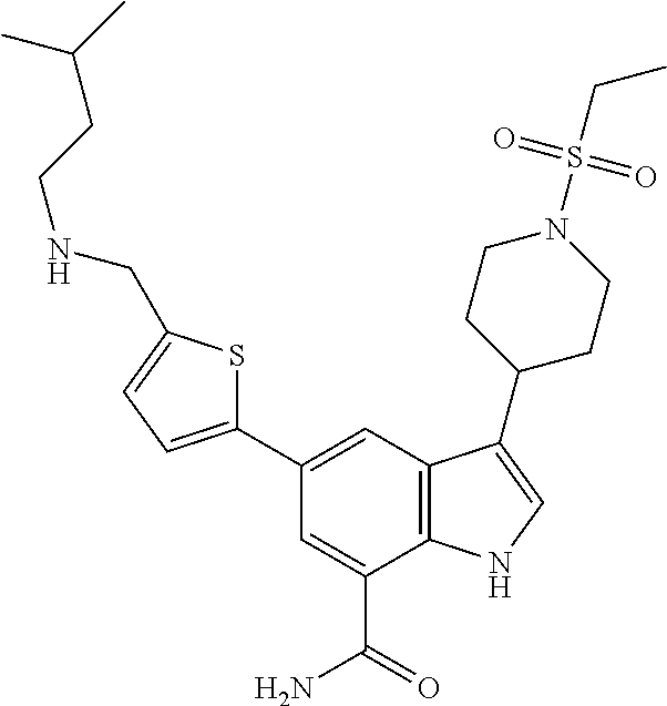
C1(C2=CC3=C(C(C(=O)N)=C2)NC=C3C2CCN(S(CC)(=O)=O)CC2)=CC=C(CNCCC(C)C)S1
